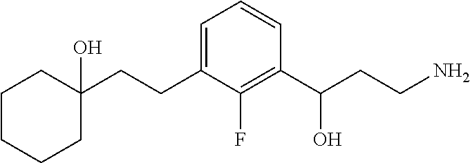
C1CCCC(CCC2=CC=CC(C(CCN)O)=C2F)(O)C1
